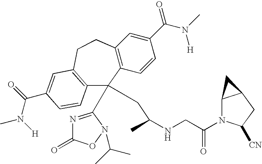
C12=C(C=CC(C(N(C)[H])=O)=C1)C(C1=NC(=O)ON1C(C)C)(CC(NCC(N1C3C(CC1[CN])C3)=O)C)C1=C(CC2)C=C(C(N(C)[H])=O)C=C1
